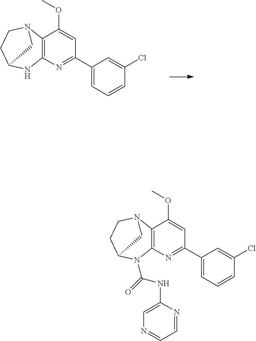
C1(C2=NC3=C(C(OC)=C2)N2CCC(C2)N3)=CC=CC(Cl)=C1.C1(C2=NC3=C(C(OC)=C2)N2CCC(C2)N3C(NC2=CN=CC=N2)=O)=CC=CC(Cl)=C1
